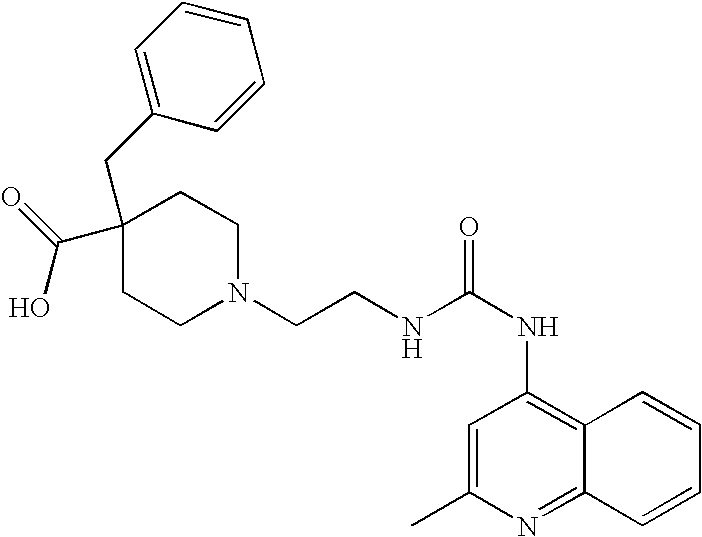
C(C1=CC=CC=C1)C1(C(=O)O)CCN(CCNC(NC2=C3C(=NC(C)=C2)C=CC=C3)=O)CC1
